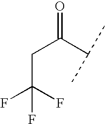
C(C(C(C)C)=O)C(F)(F)F
